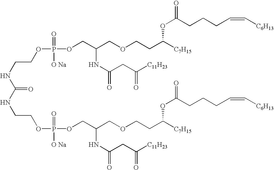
C(NC(=O)NCCOP([O Na])(=O)OCC(COCCC([C7H15])OC(CCCC=C[C6H13])=O)NC(=O)CC([C11H23])=O)COP(=O)([O Na])OCC(COCCC([C7H15])OC(=O)CCCC=C[C6H13])NC(CC([C11H23])=O)=O
